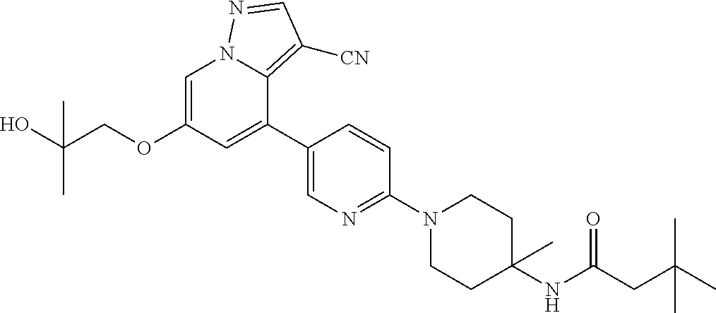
C1=C(OCC(O)(C)C)C=C(C2=CN=C(N3CCC(NC(CC(C)(C)C)=O)(C)CC3)C=C2)C2=C([CN])C=NN12
